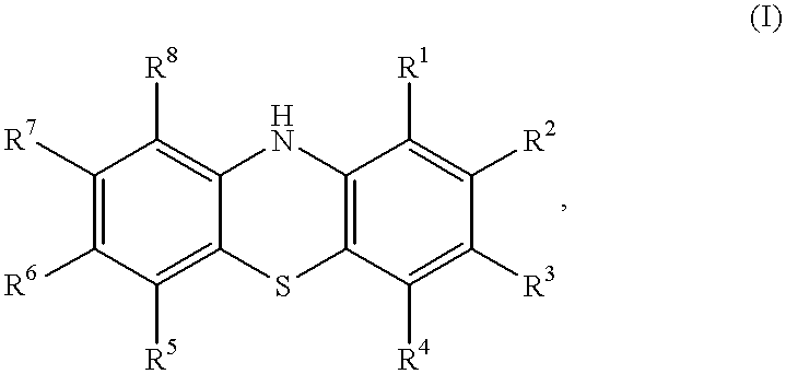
C1([R7])=C([R6])C([R5])=C2C(=C1[R8])NC1=C(S2)C([R4])=C([R3])C([R2])=C1[R1]
